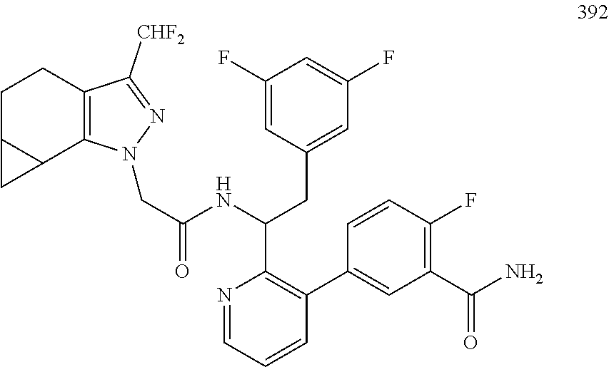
N1=CC=CC(C2=CC(C(N)=O)=C(F)C=C2)=C1C(NC(CN1C2=C(CCC3C2C3)C([CHF2])=N1)=O)CC1=CC(F)=CC(F)=C1
